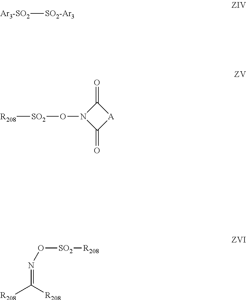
[Ar3-SO2][SO2-Ar3].C1(=O)N(O[SO2][R208])C(=O)[A]1.N(=C([R208])[R208])O[SO2][R208]
